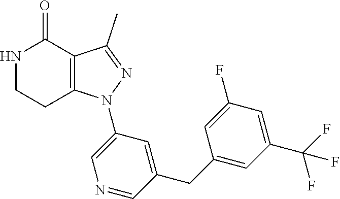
C12=C(C(C)=NN1C1=CN=CC(CC3=CC(C(F)(F)F)=CC(F)=C3)=C1)C(=O)NCC2
